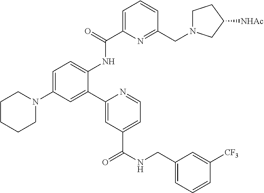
C1(C2=CC(N3CCCCC3)=CC=C2NC(C2=CC=CC(CN3CCC([NHAc])C3)=N2)=O)=CC(C(NCC2=CC=CC([CF3])=C2)=O)=CC=N1
